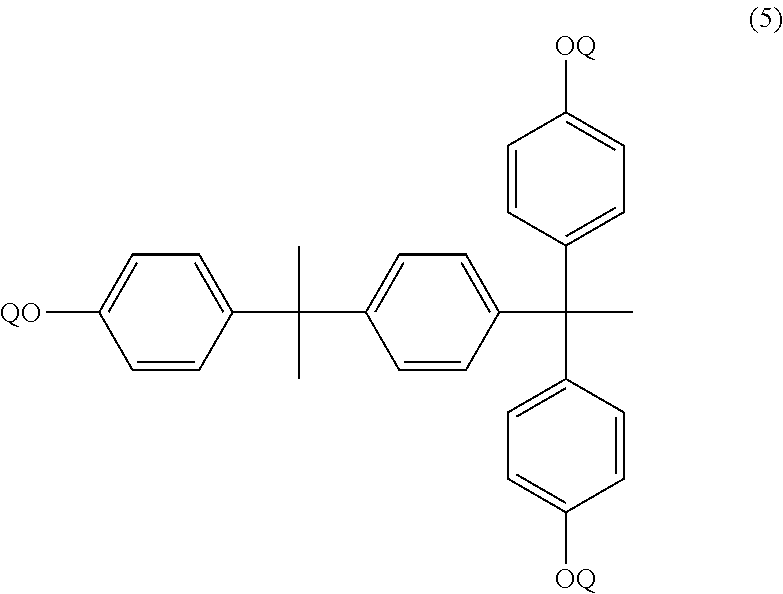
C1=CC(C(C2=CC=C(C(C)(C3=CC=C([OQ])C=C3)C3=CC=C([OQ])C=C3)C=C2)(C)C)=CC=C1[QO]
